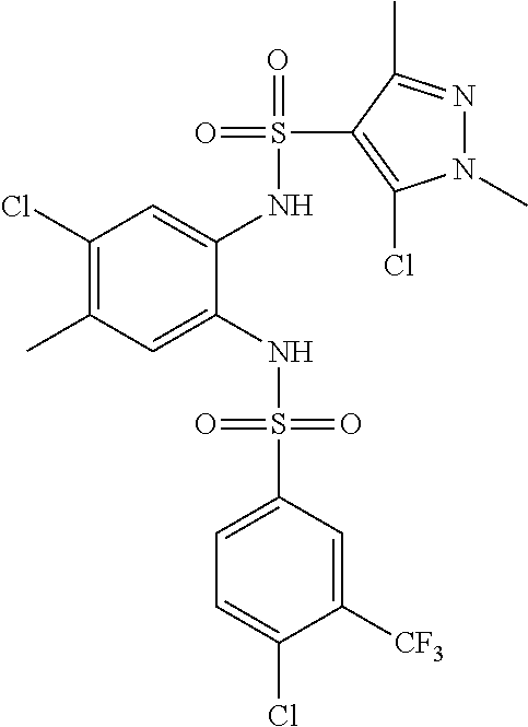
C1(Cl)=C(C)C=C(NS(=O)(=O)C2=CC=C(Cl)C([CF3])=C2)C(NS(=O)(C2=C(Cl)N(C)N=C2C)=O)=C1
